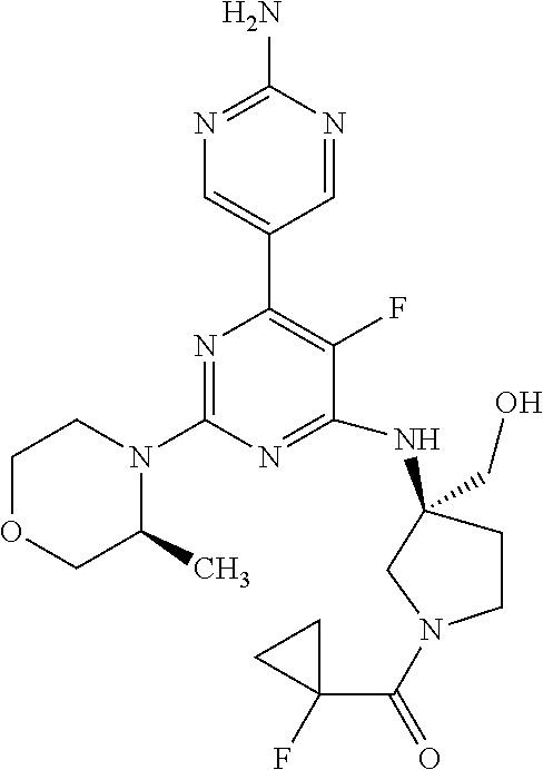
N1=C(N)N=CC(C2=C(F)C(NC3(CO)CCN(C(=O)C4(F)CC4)C3)=NC(N3CCOCC3C)=N2)=C1
